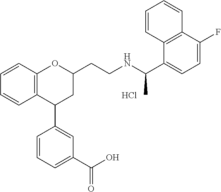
Cl.C12=C(C=CC=C1)OC(CCNC(C1=CC=C(F)C3=C1C=CC=C3)C)CC2C1=CC(C(O)=O)=CC=C1
